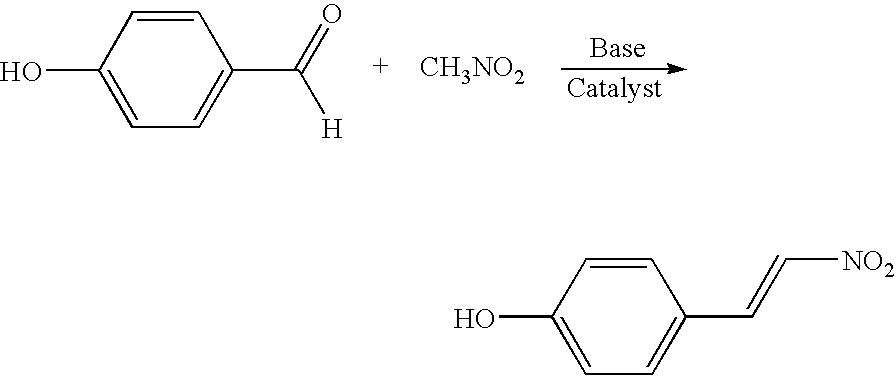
C1=CC(O)=CC=C1C(=O)[H].[CH3NO2].C1=CC(O)=CC=C1C=C[NO2]
